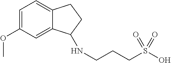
C1=C(OC)C=C2C(=C1)CCC2NCCCS(O)(=O)=O
